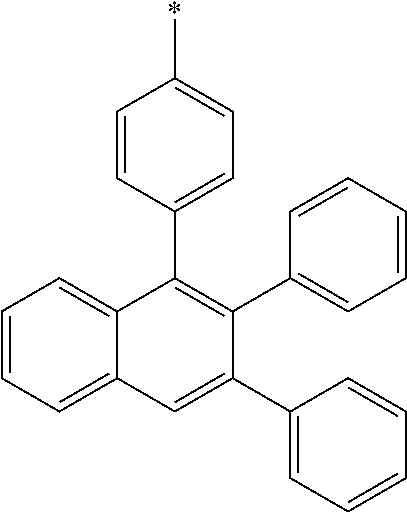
C1=CC=C2C(=C1)C(C1=CC=C(*)C=C1)=C(C1=CC=CC=C1)C(C1=CC=CC=C1)=C2
